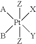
[A][Pt](B)([Z])([Z])([X])[Y]
